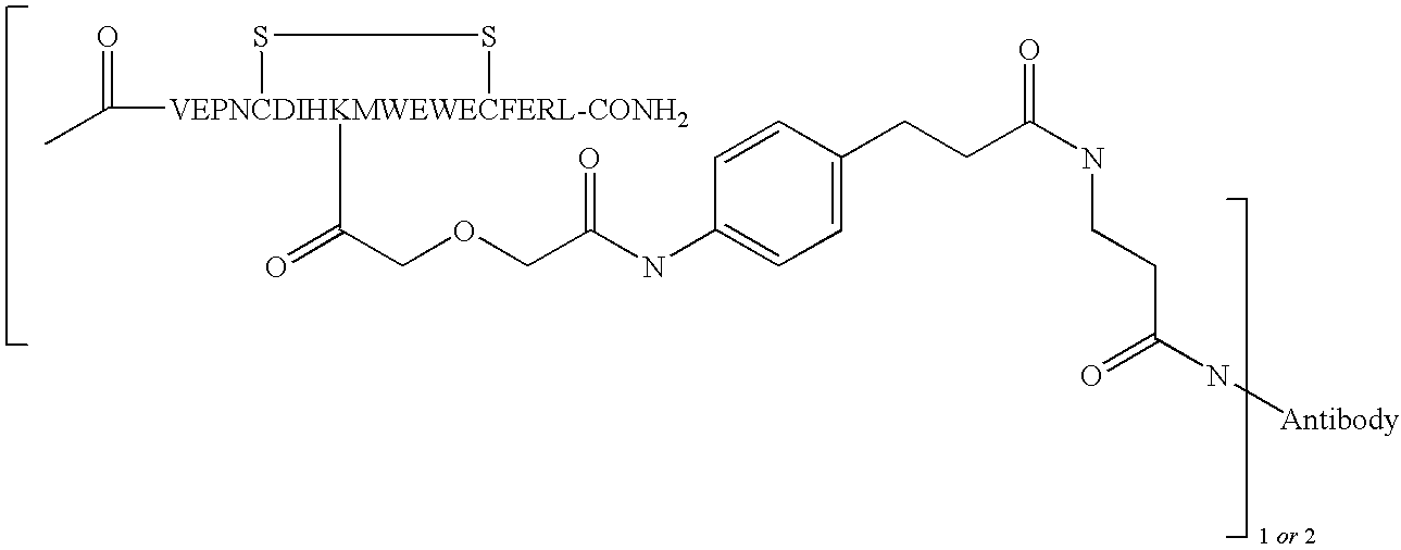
CC([VEPNCDIHKMWEWECFERL-CONH2]1(C(=O)COCC(NC2=CC=C(CCC(NCCC(N[Antibody])=O)=O)C=C2)=O)SS1)=O
